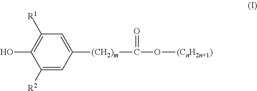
C1([R2])=CC([(CH2)m]C(O[(CnH2n+1)])=O)=CC([R1])=C1O
